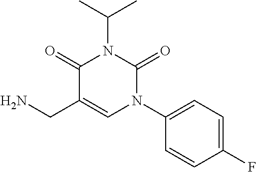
C1(=O)C(CN)=CN(C2=CC=C(F)C=C2)C(=O)N1C(C)C
